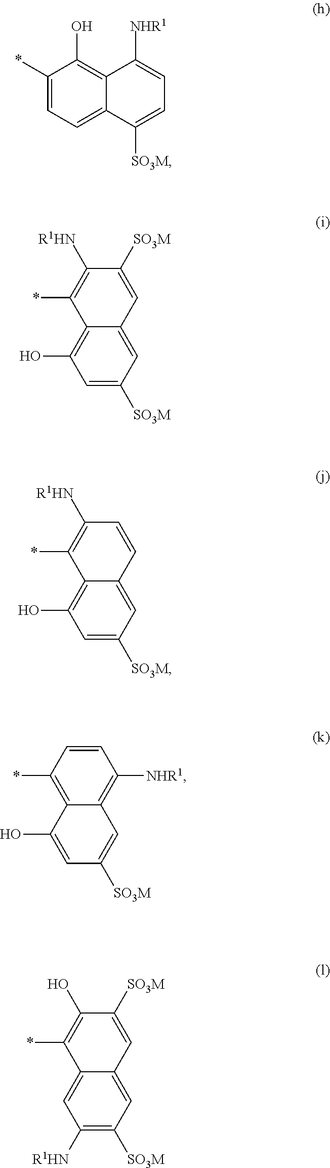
C1(*)=CC=C2C(=C1O)C([NHR1])=CC=C2[SO3M].C1=C([SO3M])C=C2C(=C1O)C(*)=C([R1HN])C([SO3M])=C2.C1=C([SO3M])C=C2C(=C1O)C(*)=C([R1HN])C=C2.C1=C(O)C2=C(*)C=CC([NHR1])=C2C=C1[SO3M].C1([R1HN])=C([SO3M])C=C2C(=C1)C(*)=C(O)C([SO3M])=C2
